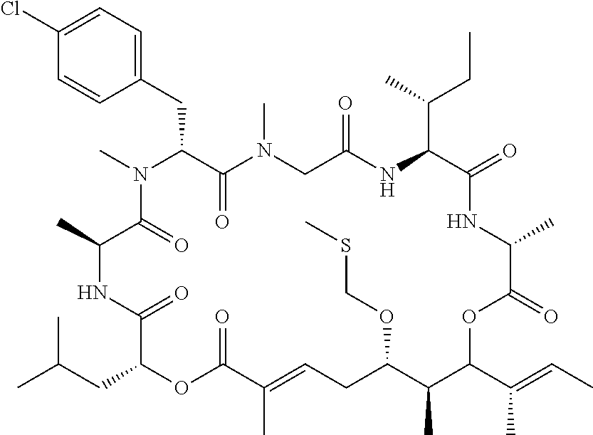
C1(Cl)=CC=C(CC2C(=O)N(C)CC(=O)NC(C(C)CC)C(=O)NC(C)C(=O)OC(C(C)=CC)C(C)C(OCSC)CC=C(C)C(=O)OC(CC(C)C)C(=O)NC(C)C(=O)N2C)C=C1
